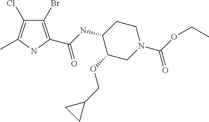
C1CC(NC(=O)C2=C(Br)C(Cl)=C(C)N2)C(OCC2CC2)CN1C(OCC)=O
